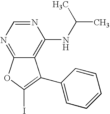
C12=NC=NC(NC(C)C)=C1C(C1=CC=CC=C1)=C(I)O2
